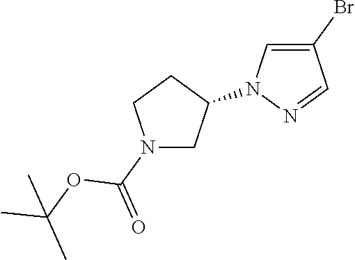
C1(Br)=CN(C2CCN(C(=O)OC(C)(C)C)C2)N=C1
